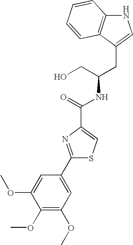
C(C(CO)NC(=O)C1=CSC(C2=CC(OC)=C(OC)C(OC)=C2)=N1)C1=CNC2=C1C=CC=C2
